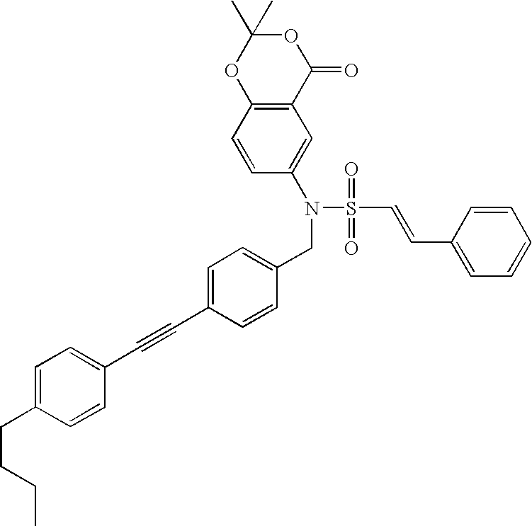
C1(C)(C)OC2=C(C(=O)O1)C=C(N(S(C=CC1=CC=CC=C1)(=O)=O)CC1=CC=C(C#CC3=CC=C(CCCC)C=C3)C=C1)C=C2
